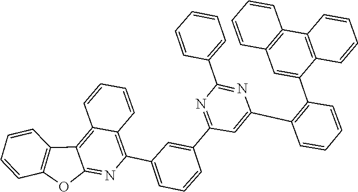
C1=CC=C(C2=NC(C3=C(C4=CC5=C(C=CC=C5)C5=C4C=CC=C5)C=CC=C3)=CC(C3=CC(C4=C5C(=C6C7=C(OC6=N4)C=CC=C7)C=CC=C5)=CC=C3)=N2)C=C1
